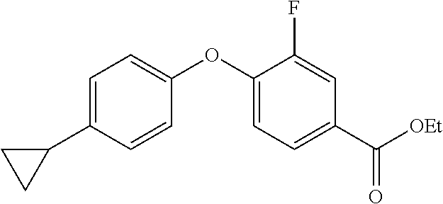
C1=C(C2CC2)C=CC(OC2=CC=C(C([OEt])=O)C=C2F)=C1
